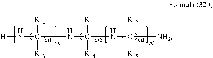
[H]NC(NC(NC([NH2])([R12])[R15])([R11])[R14])([R10])[R13]
